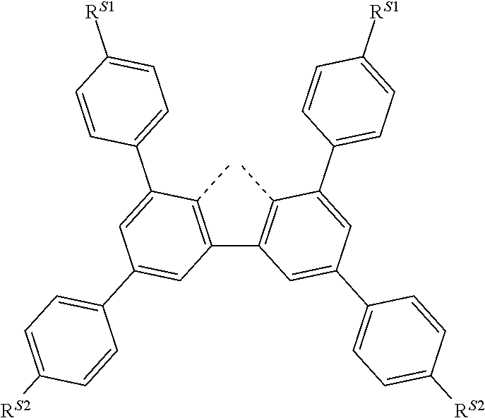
C1(C2=C(C)C(C3=CC=C([RS1])C=C3)=CC(C3=CC=C([RS2])C=C3)=C2)=C(C)C(C2=CC=C([RS1])C=C2)=CC(C2=CC=C([RS2])C=C2)=C1
